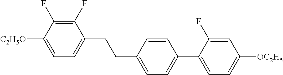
C1(F)=C(F)C([C2H5O])=CC=C1CCC1=CC=C(C2=CC=C([OC2H5])C=C2F)C=C1
